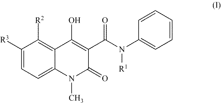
C1([R3])=CC=C2C(=C1[R2])C(O)=C(C(N([R1])C1=CC=CC=C1)=O)C(=O)N2C
